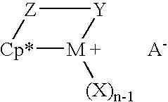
[Cp*]1[M +]([(X)n-1])[Y][Z]1
